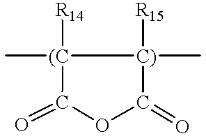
C[(C]1([R14])[C)](C)([R15])C(=O)OC1=O
